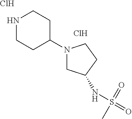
N1CCC(N2CC(NS(=O)(=O)C)CC2)CC1.Cl.Cl
